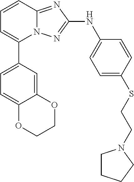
C1=CC2=NC(NC3=CC=C(SCCN4CCCC4)C=C3)=NN2C(C2=CC=C3C(=C2)OCCO3)=C1
